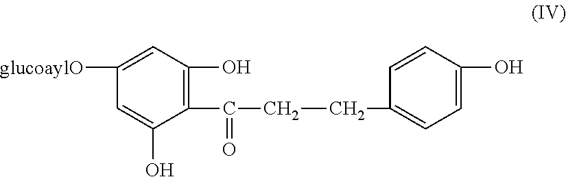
[glucoaylO]C1=CC(O)=C(C(CCC2=CC=C(O)C=C2)=O)C(O)=C1
